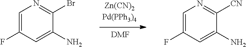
[DMF].C1=C(F)C=C(N)C(Br)=N1.C1=C(F)C=C(N)C([CN])=N1
